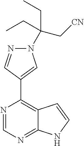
N1(C(C[CN])(CC)CC)N=CC(C2=C3C(=NC=N2)NC=C3)=C1
